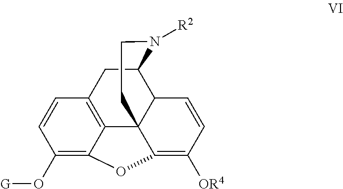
C12C3CC4=C5C1(C(=C([OR4])C=C2)OC5=C(O[G])C=C4)CCN3[R2]
